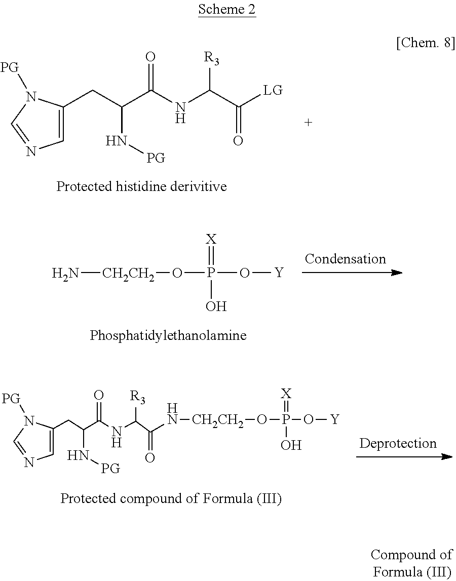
C1=C(CC(C(NC(C([LG])=O)[R3])=O)N[PG])N([PG])C=N1.N[CH2CH2]OP(O[Y])(=[X])O.C1=C(CC(C(NC(C(=O)N[CH2CH2]OP(O[Y])(=[X])O)[R3])=O)N[PG])N([PG])C=N1
